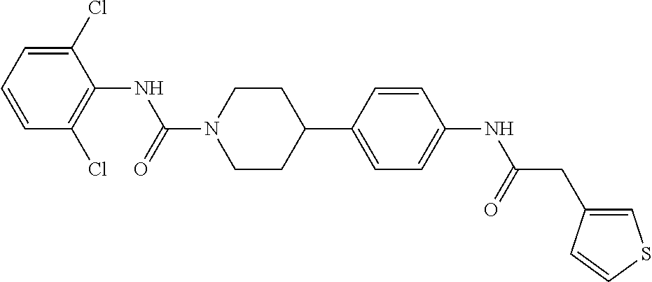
C1(Cl)=CC=CC(Cl)=C1NC(N1CCC(C2=CC=C(NC(CC3=CSC=C3)=O)C=C2)CC1)=O
